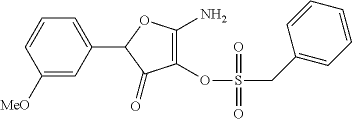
C1([OMe])=CC(C2C(=O)C(OS(CC3=CC=CC=C3)(=O)=O)=C(N)O2)=CC=C1
